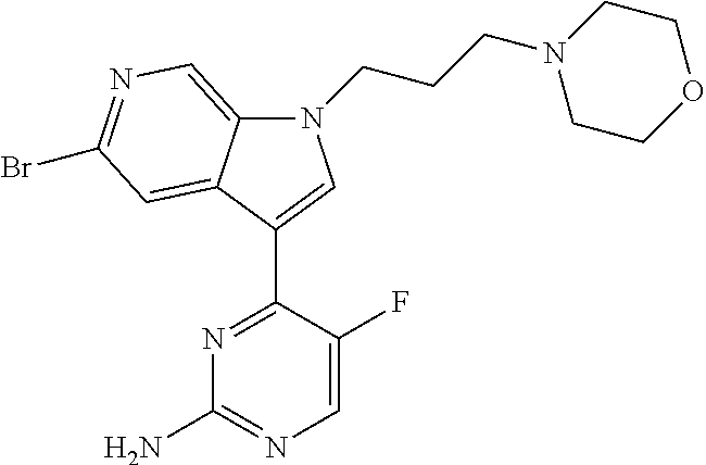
N1=C(C2=CN(CCCN3CCOCC3)C3=CN=C(Br)C=C32)C(F)=CN=C1N
